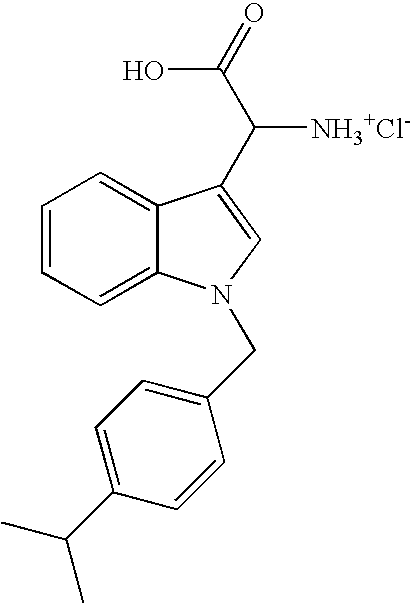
C1=CC=C2C(=C1)N(CC1=CC=C(C(C)C)C=C1)C=C2C([NH3+Cl-])C(=O)O
